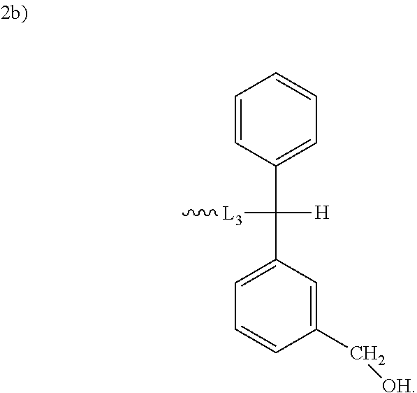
C[L3]C([H])(C1=CC=CC=C1)C1=CC=CC(C[OH])=C1
